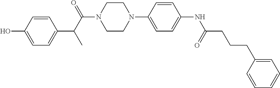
C1=CC(O)=CC=C1C(C(=O)N1CCN(C2=CC=C(NC(CCCC3=CC=CC=C3)=O)C=C2)CC1)C
